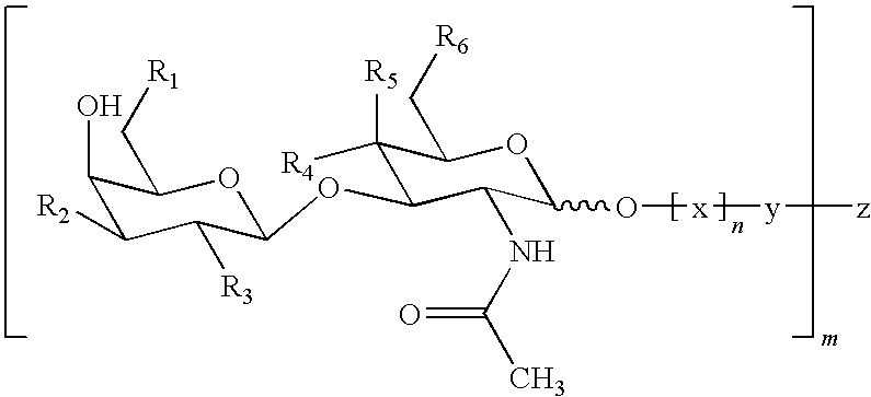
C1(O)C([R2])C([R3])C(OC2C([R5])([R4])C(C[R6])OC(O[x][y][z])C2NC(C)=O)OC1C[R1]
